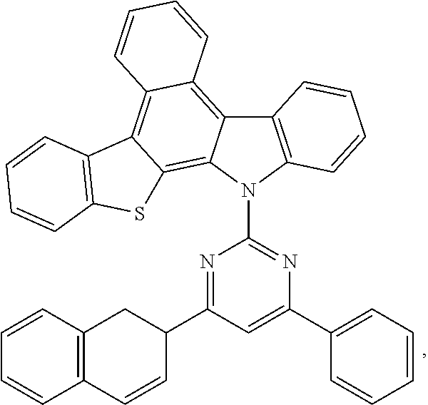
C12=C(N(C3=NC(C4=CC=CC=C4)=CC(C4CC5=C(C=C4)C=CC=C5)=N3)C3=C4C(=C5C(=C13)C=CC=C5)C1=C(S4)C=CC=C1)C=CC=C2
